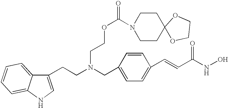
C1(CN(CCC2=CNC3=CC=CC=C23)CCOC(=O)N2CCC3(CC2)OCCO3)=CC=C(C=CC(NO)=O)C=C1
